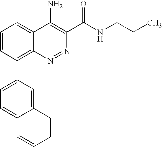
C1=CC(C2=CC=C3C(=C2)C=CC=C3)=C2C(=C1)C(N)=C(C(NCCC)=O)N=N2
